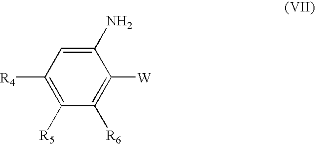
C1(N)=CC([R4])=C([R5])C([R6])=C1[W]
